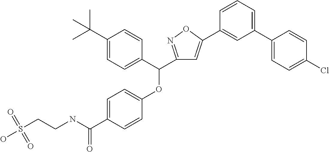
C1=C(C(NCCS(O)(=O)=O)=O)C=CC(OC(C2=CC=C(C(C)(C)C)C=C2)C2=NOC(C3=CC(C4=CC=C(Cl)C=C4)=CC=C3)=C2)=C1
